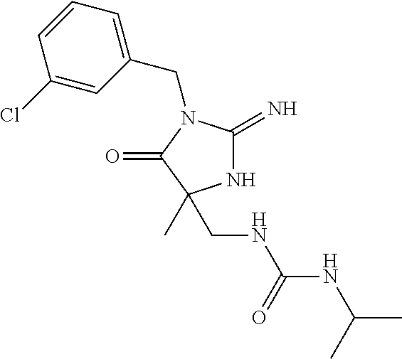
N1C(=N)N(CC2=CC=CC(Cl)=C2)C(=O)C1(C)CNC(NC(C)C)=O
